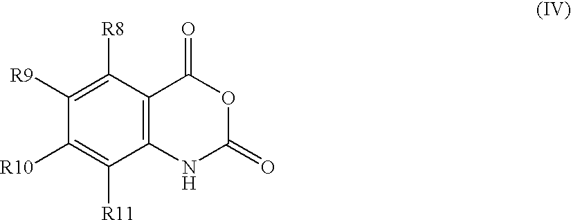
C12=C(C([R8])=C([R9])C([R10])=C1[R11])C(=O)OC(=O)N2
